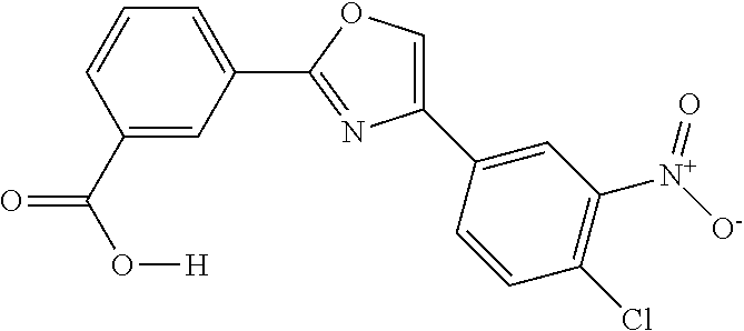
C1(C2=CC([N+](=O)[O-])=C(Cl)C=C2)=COC(C2=CC=CC(C(=O)O[H])=C2)=N1
